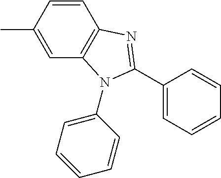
C1(C)=CC2=C(C=C1)N=C(C1=CC=CC=C1)N2C1=CC=CC=C1
